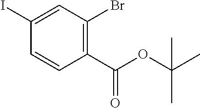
C1(I)=CC(Br)=C(C(OC(C)(C)C)=O)C=C1
